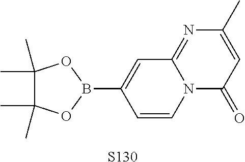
C1=CN2C(=NC(C)=CC2=O)C=C1B1OC(C)(C)C(C)(C)O1.[S130]
